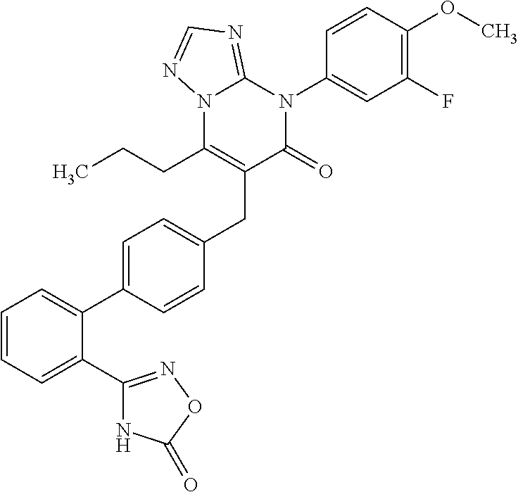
C1=CC=C(C2=NOC(=O)N2)C(C2=CC=C(CC3=C(CCC)N4C(=NC=N4)N(C4=CC(F)=C(OC)C=C4)C3=O)C=C2)=C1
